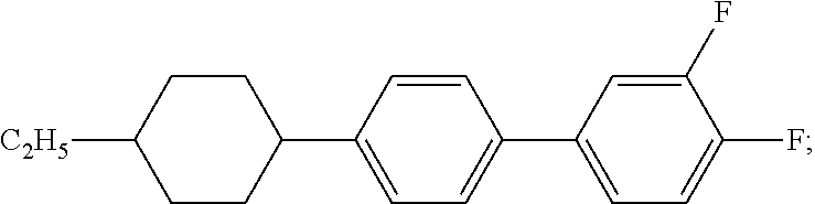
C1CC(C2=CC=C(C3=CC=C(F)C(F)=C3)C=C2)CCC1[C2H5]
